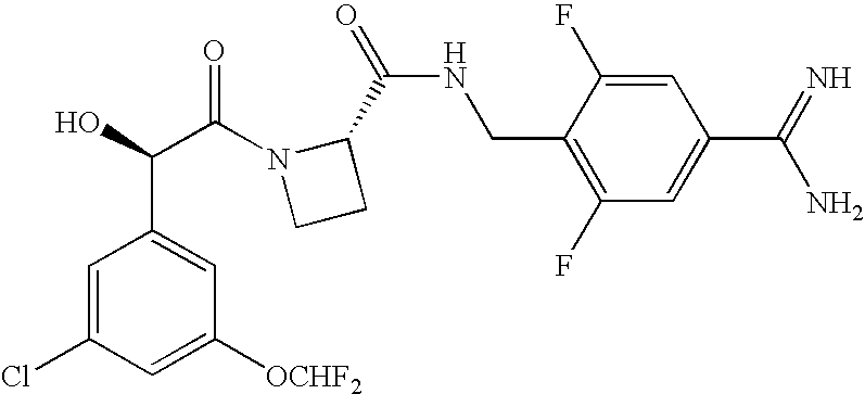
C1=C(Cl)C=C([OCHF2])C=C1C(C(=O)N1CCC1C(=O)NCC1=C(F)C=C(C(=N)N)C=C1F)O
